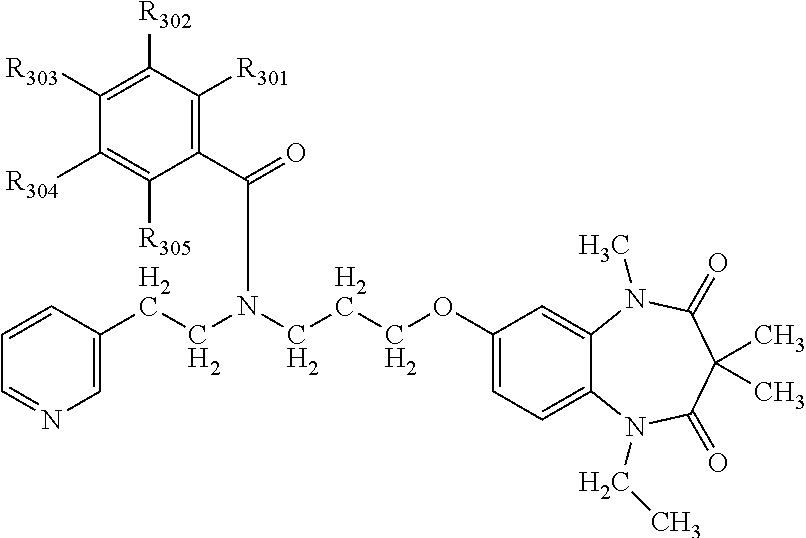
C1=C(CCN(CCCOC2=CC=C3C(=C2)N(C)C(=O)C(C)(C)C(=O)N3CC)C(=O)C2=C([R301])C([R302])=C([R303])C([R304])=C2[R305])C=CC=N1
